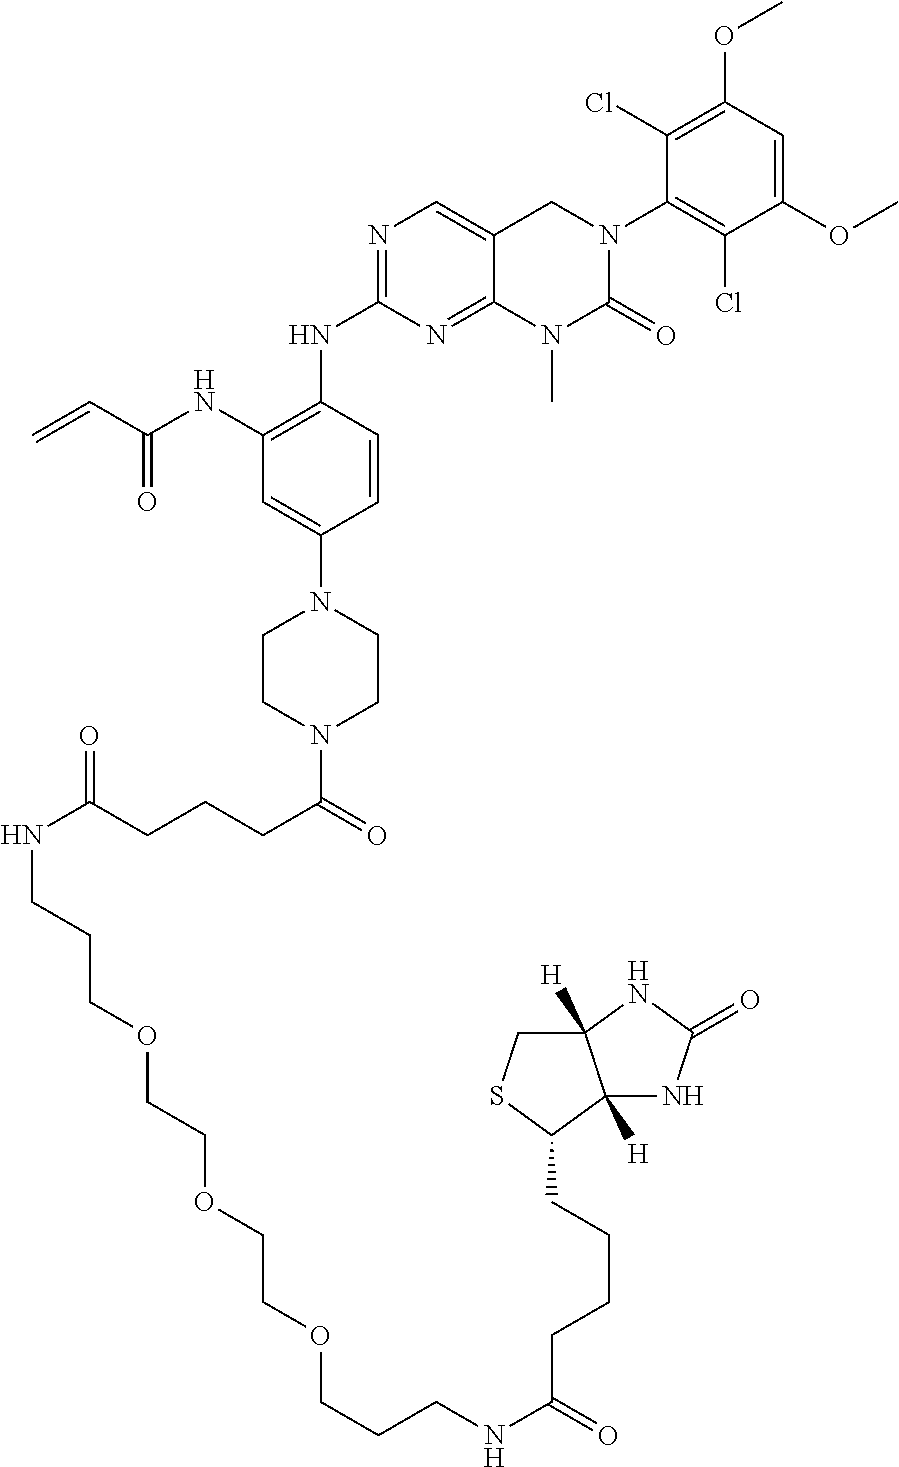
C12=NC(NC3=C(NC(C=C)=O)C=C(N4CCN(C(=O)CCCC(NCCCOCCOCCOCCCNC(=O)CCCCC5C6([H])C([H])(CS5)NC(=O)N6)=O)CC4)C=C3)=NC=C1CN(C1=C(Cl)C(OC)=CC(OC)=C1Cl)C(=O)N2C
